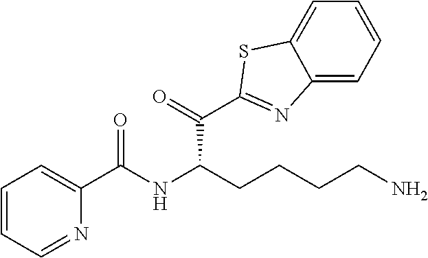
C1(C(C(CCCCN)NC(C2=CC=CC=N2)=O)=O)=NC2=CC=CC=C2S1
